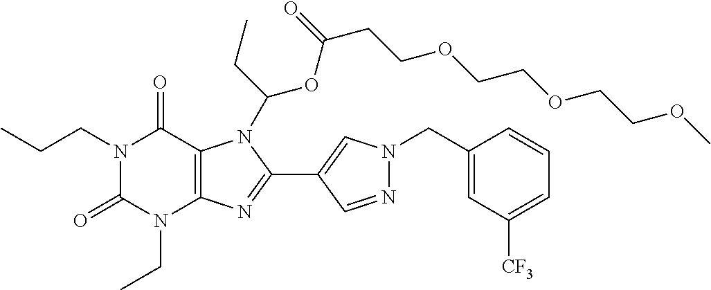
N1(CCC)C(=O)N(CC)C2=C(C1=O)N(C(CC)OC(CCOCCOCCOC)=O)C(C1=CN(CC3=CC([CF3])=CC=C3)N=C1)=N2
